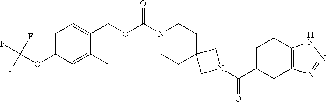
N1(C(C2CC3=C(CC2)NN=N3)=O)CC2(C1)CCN(C(OCC1=CC=C(OC(F)(F)F)C=C1C)=O)CC2
